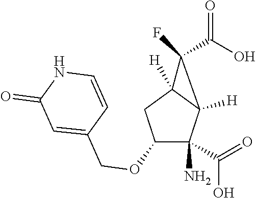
C1(OCC2=CC(=O)NC=C2)C(N)(C(O)=O)C2([H])C([H])(C1)C2(F)C(=O)O
